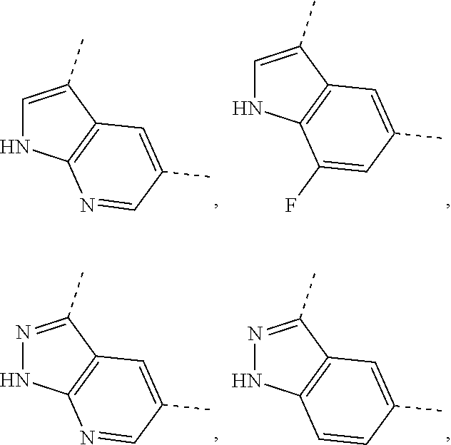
C12=C(N=CC(C)=C1)NC=C2C.C12=C(C(F)=CC(C)=C1)NC=C2C.C12=C(N=CC(C)=C1)NN=C2C.C12=C(C=CC(C)=C1)NN=C2C
